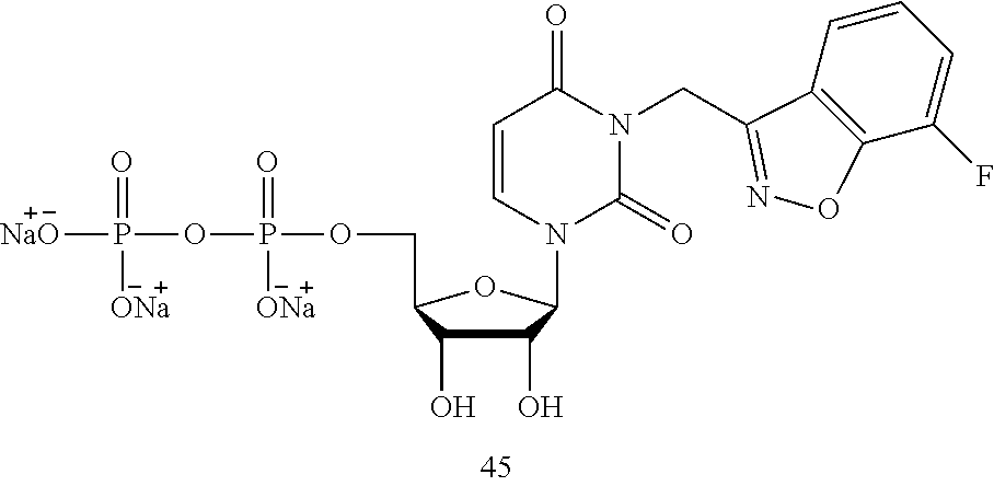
C1=CC2=C(C(F)=C1)ON=C2CN1C(=O)C=CN(C2C(O)C(O)C(COP(=O)([ONa])OP(=O)([ONa])[NaO])O2)C1=O
